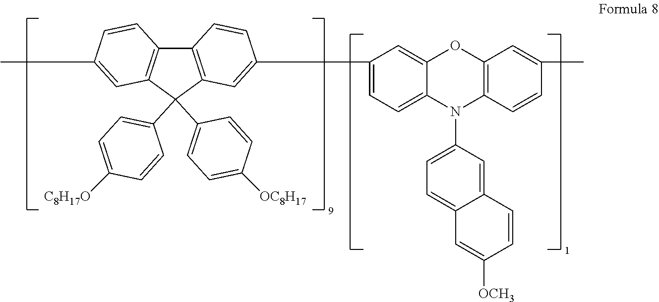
C12=C(C=C(C3=CC=C4C(=C3)OC3=C(N4C4=CC=C5C=C([OCH3])C=CC5=C4)C=CC(C)=C3)C=C1)C(C1=CC=C([C8H17O])C=C1)(C1=CC=C([OC8H17])C=C1)C1=C2C=CC(C)=C1
